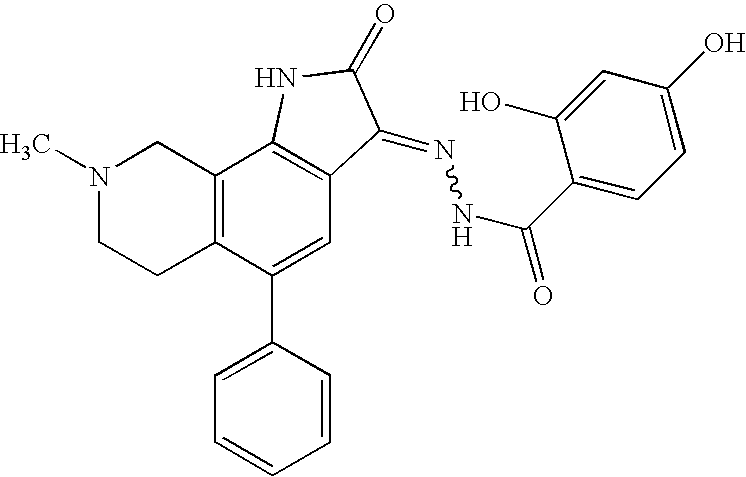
N1(C)CCC2=C(C1)C1=C(C=C2C2=CC=CC=C2)C(=NNC(C2=CC=C(O)C=C2O)=O)C(=O)N1
